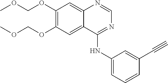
C1(OCOC)=C(OCOC)C=C2C(=C1)N=CN=C2NC1=CC=CC(C#C)=C1
